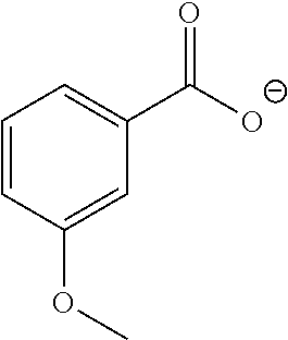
C1=CC(OC)=CC(C([O-])=O)=C1
